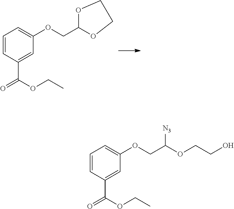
C1=CC(C(OCC)=O)=CC(OCC2OCCO2)=C1.C1=CC(C(OCC)=O)=CC(OCC(OCCO)[N3])=C1
